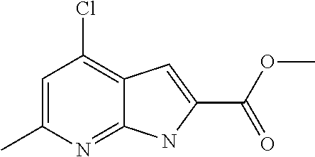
C12=NC(C)=CC(Cl)=C1C=C(C(OC)=O)N2
